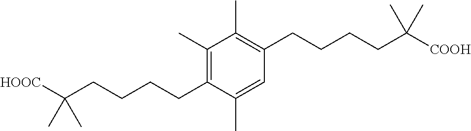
C1(C)=C(CCCCC([HOOC])(C)C)C(C)=CC(CCCCC([COOH])(C)C)=C1C
